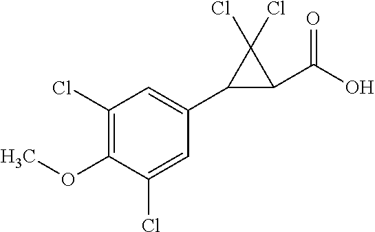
C1(OC)=C(Cl)C=C(C2C(C(O)=O)C2(Cl)Cl)C=C1Cl
